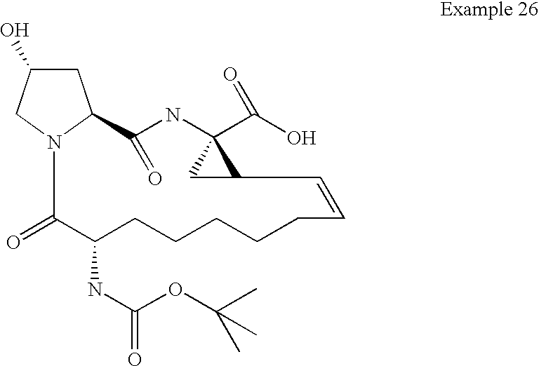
C1C(O)CN2C1C(=O)NC1(C(O)=O)CC1C=CCCCCCC(NC(OC(C)(C)C)=O)C2=O
